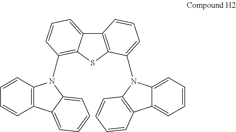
C12=C(SC3=C(N4C5=C(C=CC=C5)C5=CC=CC=C54)C=CC=C13)C(N1C3=CC=CC=C3C3=C1C=CC=C3)=CC=C2
